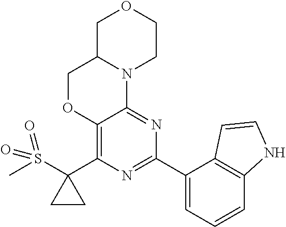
C12=C(C3(S(C)(=O)=O)CC3)N=C(C3=CC=CC4=C3C=CN4)N=C1N1C(CO2)COCC1
